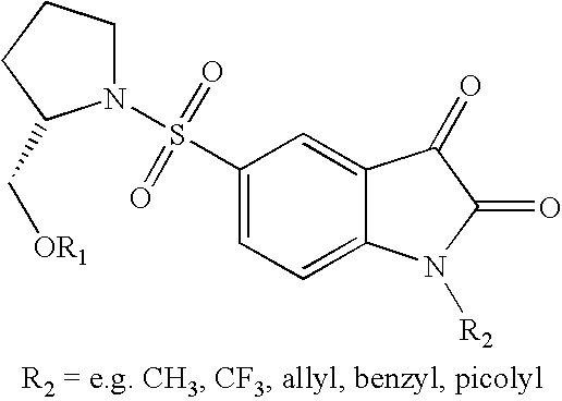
N1(S(C2=CC=C3C(=C2)C(=O)C(=O)N3[R2])(=O)=O)CCCC1C[OR1]
